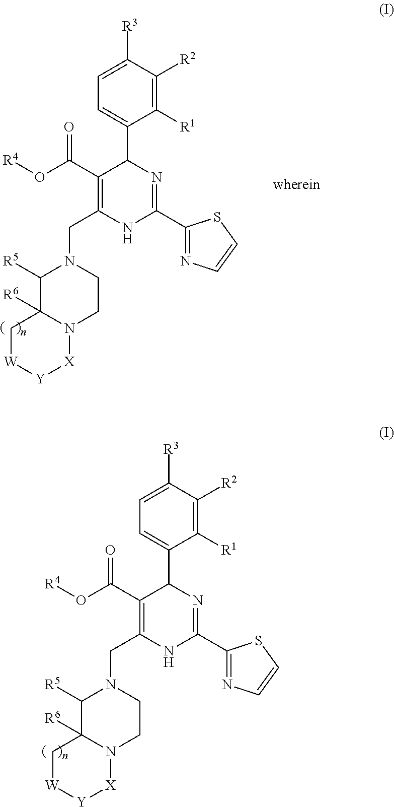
C1([R1])=C([R2])C([R3])=CC=C1C1C(C(O[R4])=O)=C(CN2C([R5])C3([R6])N(CC2)[X][Y][W]C3)NC(C2=NC=CS2)=N1.C1([R1])=C([R2])C([R3])=CC=C1C1C(C(O[R4])=O)=C(CN2C([R5])C3([R6])N(CC2)[X][Y][W]C3)NC(C2=NC=CS2)=N1
